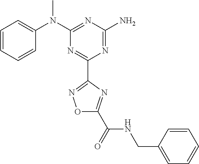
C1=CC=CC(N(C2=NC(N)=NC(C3=NOC(C(=O)NCC4=CC=CC=C4)=N3)=N2)C)=C1
